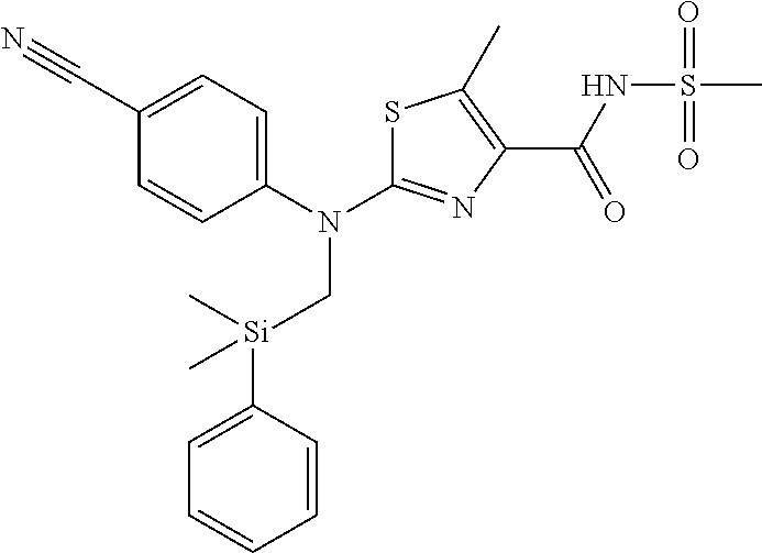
S1C(N(C2=CC=C(C#N)C=C2)C[Si](C2=CC=CC=C2)(C)C)=NC(C(NS(C)(=O)=O)=O)=C1C
